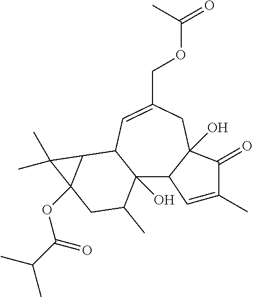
C12(O)C3C(O)(CC(COC(C)=O)=CC1C1C(OC(=O)C(C)C)(CC2C)C1(C)C)C(=O)C(C)=C3
